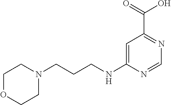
C1=C(NCCCN2CCOCC2)N=CN=C1C(=O)O
